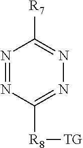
N1=NC([R8][TG])=NN=C1[R7]
